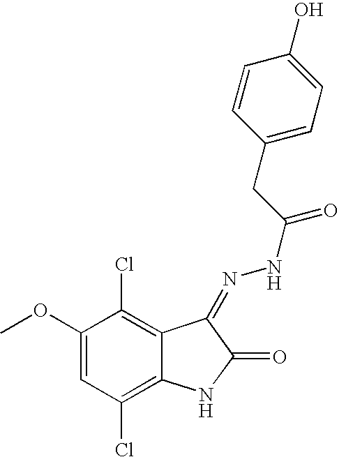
C1(OC)=CC(Cl)=C2C(=C1Cl)C(=NNC(CC1=CC=C(O)C=C1)=O)C(=O)N2
